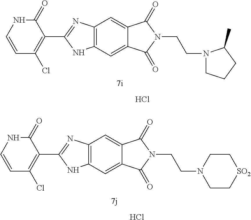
Cl.C12=C(C=C3C(=C1)C(=O)N(CCN1CCCC1C)C3=O)NC(C1=C(Cl)C=CNC1=O)=N2.Cl.C12=C(C=C3C(=C1)C(=O)N(CCN1CC[SO2]CC1)C3=O)NC(C1=C(Cl)C=CNC1=O)=N2
